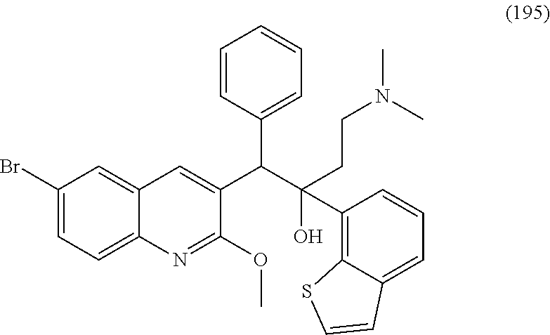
C1(Br)=CC=C2C(=C1)C=C(C(C(O)(C1=C3C(=CC=C1)C=CS3)CCN(C)C)C1=CC=CC=C1)C(OC)=N2
